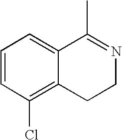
C1=CC(Cl)=C2C(=C1)C(C)=NCC2
